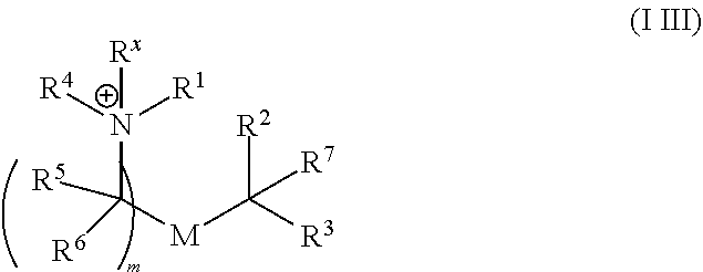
[N+](C([R5])([R6])[M]C([R7])([R2])[R3])([R4])([R1])[Rx]
